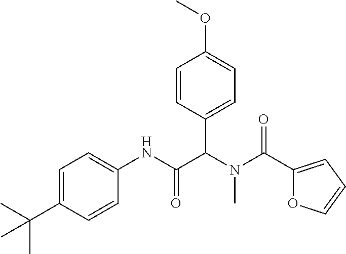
C1=C(C(C)(C)C)C=CC(NC(C(N(C(=O)C2=CC=CO2)C)C2=CC=C(OC)C=C2)=O)=C1
